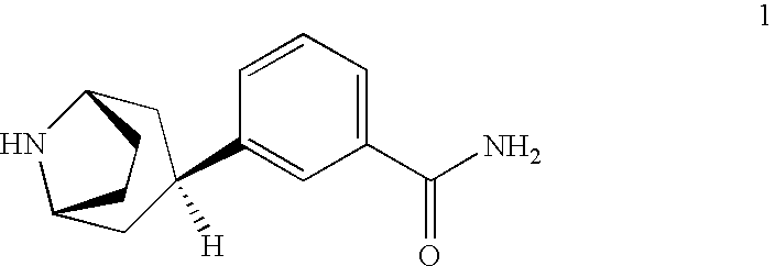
C1C2NC(CC1([H])C1=CC(C(N)=O)=CC=C1)CC2
